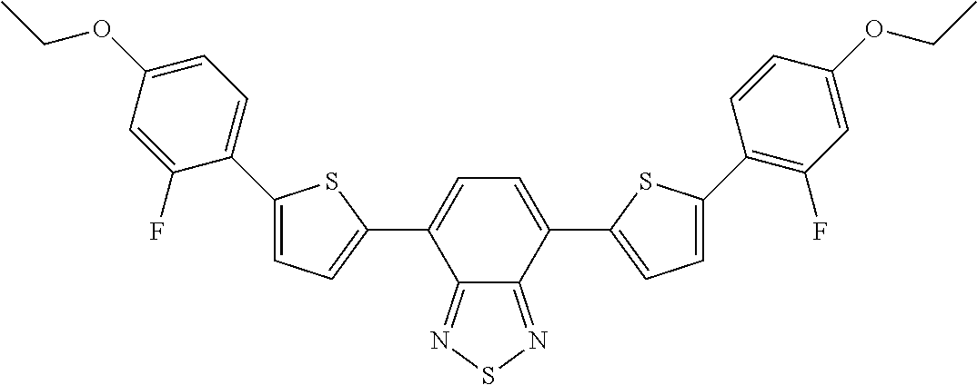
C12=NSN=C1C(C1=CC=C(C3=C(F)C=C(OCC)C=C3)S1)=CC=C2C1=CC=C(C2=CC=C(OCC)C=C2F)S1
